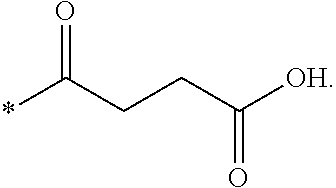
O=C(CCC([OH])=O)*
